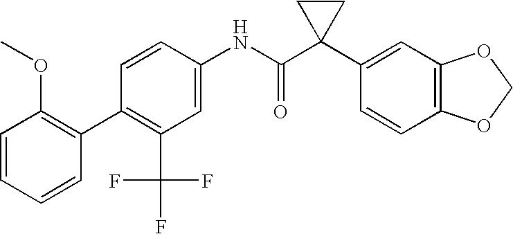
C1(NC(C2(C3=CC4=C(C=C3)OCO4)CC2)=O)=CC(C(F)(F)F)=C(C2=C(OC)C=CC=C2)C=C1
